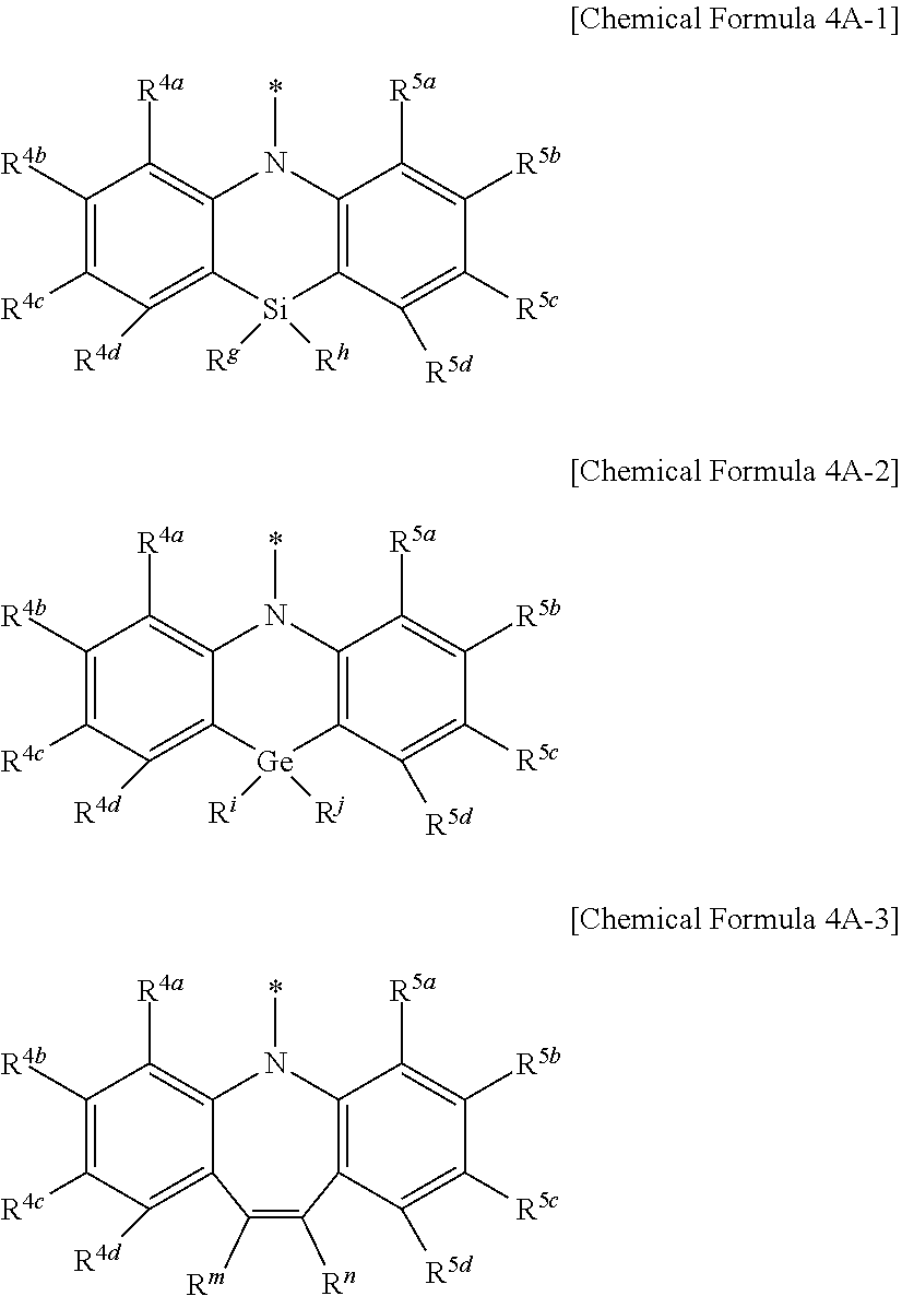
C1([R4b])=C([R4c])C([R4d])=C2C(=C1[R4a])N(*)C1=C([Si]2([Rh])[Rg])C([R5d])=C([R5c])C([R5b])=C1[R5a].C1([R4b])=C([R4c])C([R4d])=C2C(=C1[R4a])N(*)C1=C([Ge]2([Rj])[Ri])C([R5d])=C([R5c])C([R5b])=C1[R5a].C1([R4b])=C([R4c])C([R4d])=C2C(=C1[R4a])N(*)C1=C(C([R5d])=C([R5c])C([R5b])=C1[R5a])C([Rn])=C2[Rm]
